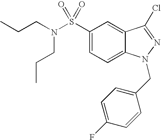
C1(S(N(CCC)CCC)(=O)=O)=CC=C2C(=C1)C(Cl)=NN2CC1=CC=C(F)C=C1
